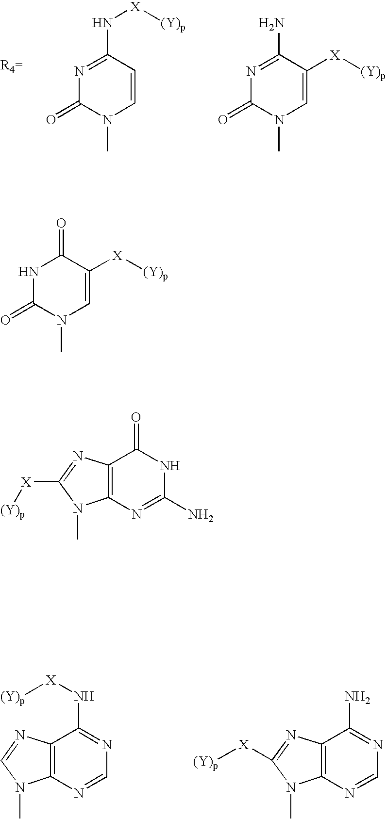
C12=C(N=CN=C1N[X][(Y)p])N(C)C=N2.C12=C(N=CN=C1N)N(C)C([X][(Y)p])=N2.N1=C(N[X][(Y)p])C=CN(C)C1=O.N1=C(N)C([X][(Y)p])=CN(C)C1=O.N1C(=O)N(C)C=C([X][(Y)p])C1=O.C12=C(N=C(N)NC1=O)N(C)C([X][(Y)p])=N2
